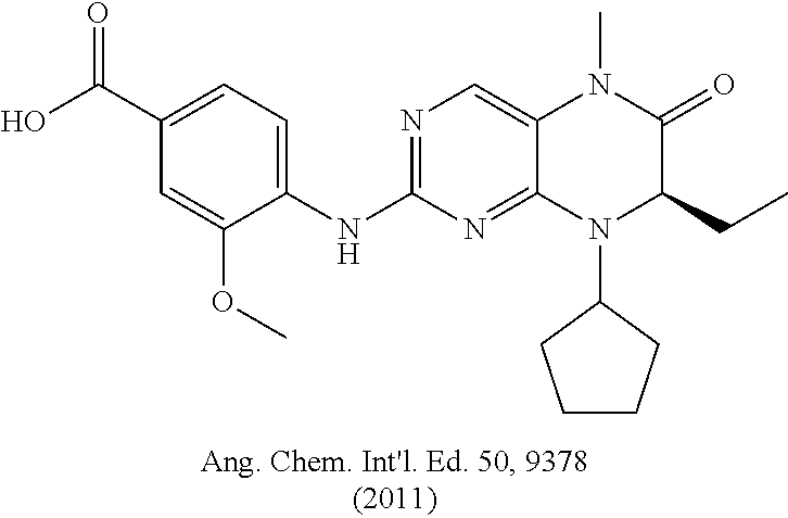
C1(NC2=NC=C3C(=N2)N(C2CCCC2)C(CC)C(=O)N3C)=CC=C(C(O)=O)C=C1OC
